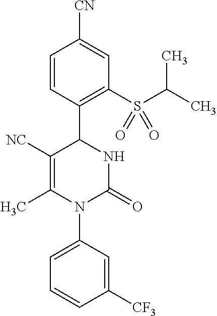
C1=CC(C2C([NC])=C(C)N(C3=CC=CC([CF3])=C3)C(=O)N2)=C(S(C(C)C)(=O)=O)C=C1[CN]
